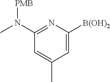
C1(N(C)[PMB])=NC([B(OH)2])=CC(C)=C1
